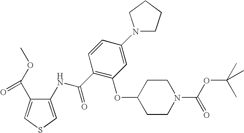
O(C1CCN(C(=O)OC(C)(C)C)CC1)C1=C(C(NC2=CSC=C2C(OC)=O)=O)C=CC(N2CCCC2)=C1
